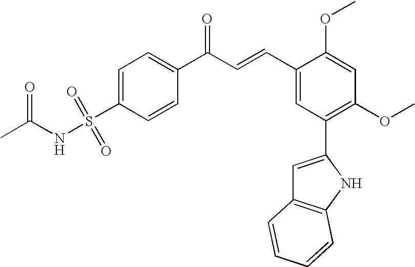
C1(S(NC(C)=O)(=O)=O)=CC=C(C(C=CC2=CC(C3=CC4=C(N3)C=CC=C4)=C(OC)C=C2OC)=O)C=C1
